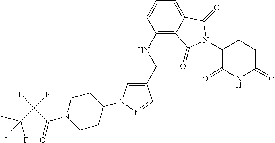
C1(CNC2=C3C(=CC=C2)C(=O)N(C2C(=O)NC(=O)CC2)C3=O)=CN(C2CCN(C(C(C(F)(F)F)(F)F)=O)CC2)N=C1
